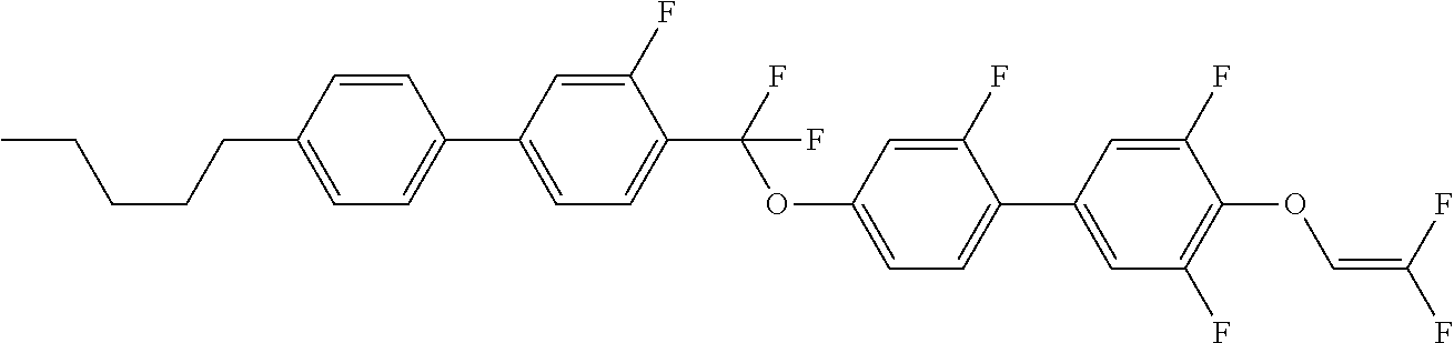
C1=CC(CCCCC)=CC=C1C1=CC=C(C(F)(OC2=CC=C(C3=CC(F)=C(OC=C(F)F)C(F)=C3)C(F)=C2)F)C(F)=C1
